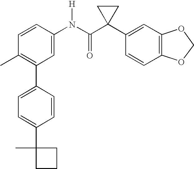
C1=CC(N(C(C2(C3=CC4=C(C=C3)OCO4)CC2)=O)[H])=CC(C2=CC=C(C3(C)CCC3)C=C2)=C1C
